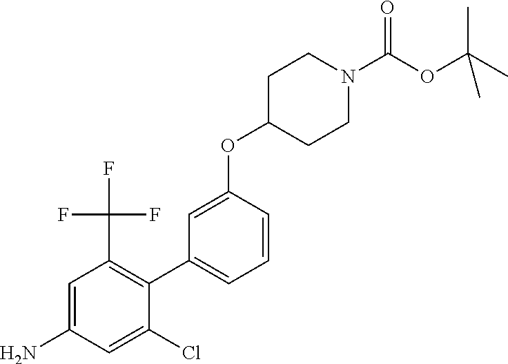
C1=C(OC2CCN(C(OC(C)(C)C)=O)CC2)C=CC=C1C1=C(C(F)(F)F)C=C(N)C=C1Cl
